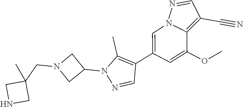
C1(C2=CN3C(=C(C#N)C=N3)C(OC)=C2)=C(C)N(C2CN(CC3(C)CNC3)C2)N=C1
